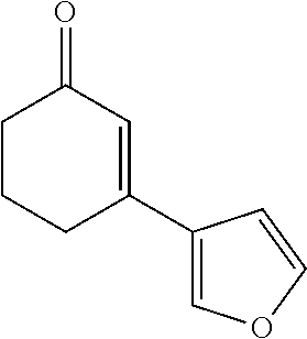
C1CCC(C2=COC=C2)=CC1=O
